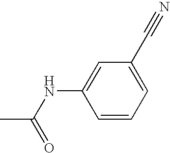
CC(NC1=CC(C#N)=CC=C1)=O
